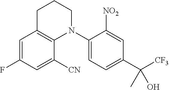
C1=C(F)C=C([CN])C2=C1CCCN2C1=CC=C(C([CF3])(O)C)C=C1[NO2]
